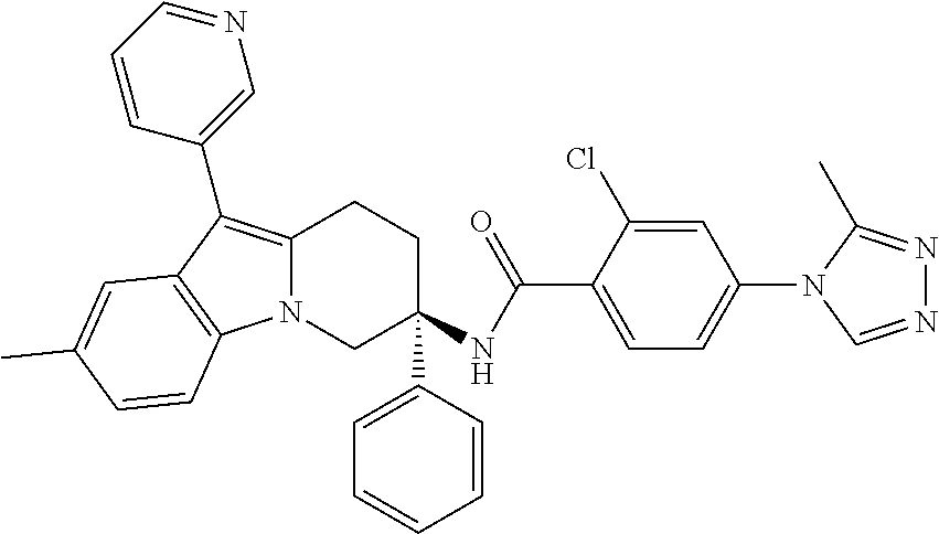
C12=C(C3=CN=CC=C3)C3=C(N1CC(C1=CC=CC=C1)(NC(C1=CC=C(N4C=NN=C4C)C=C1Cl)=O)CC2)C=CC(C)=C3
